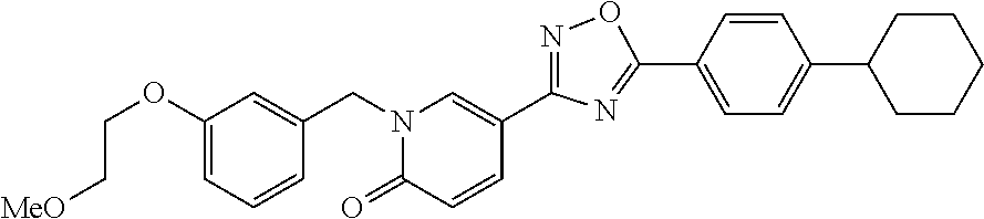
C1(OCC[MeO])=CC=CC(CN2C(=O)C=CC(C3=NOC(C4=CC=C(C5CCCCC5)C=C4)=N3)=C2)=C1
